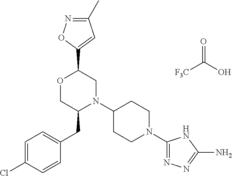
C1(C2OCC(CC3=CC=C(Cl)C=C3)N(C3CCN(C4=NN=C(N)N4)CC3)C2)=CC(C)=NO1.[F3C]C(O)=O
